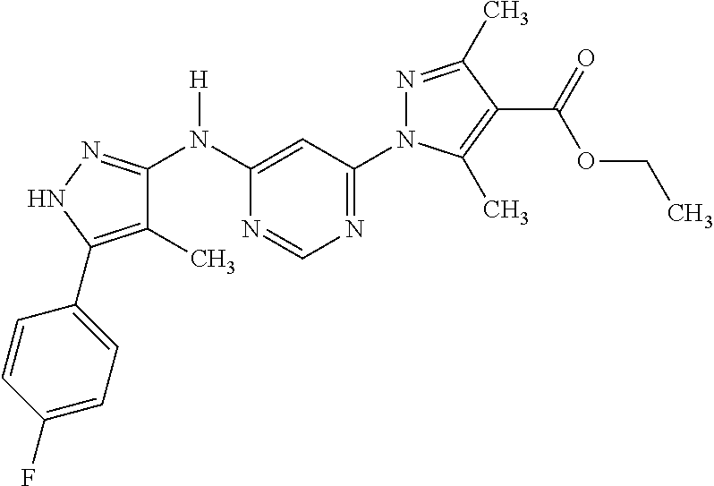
C1(N(C2=NNC(C3=CC=C(F)C=C3)=C2C)[H])=CC(N2N=C(C)C(C(OCC)=O)=C2C)=NC=N1
